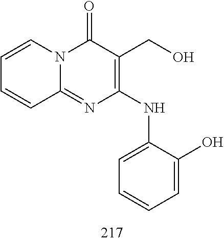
C1=CC=CC2=NC(NC3=CC=CC=C3O)=C(CO)C(=O)N12
